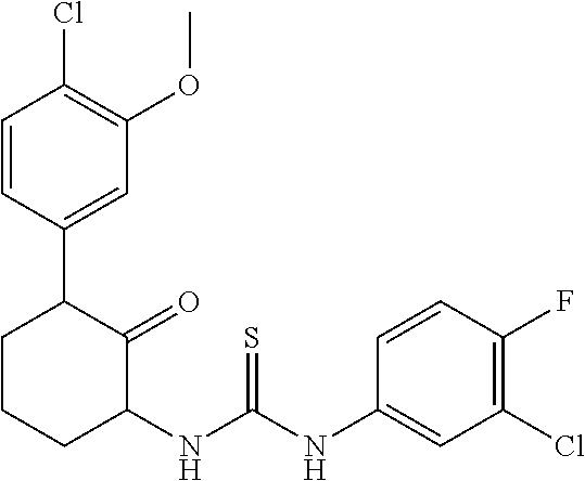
C1=CC(C2CCCC(NC(NC3=CC(Cl)=C(F)C=C3)=S)C2=O)=CC(OC)=C1Cl
